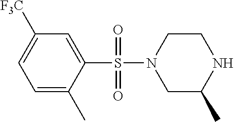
C1=C(C)C(S(N2CC(C)NCC2)(=O)=O)=CC([F3C])=C1
